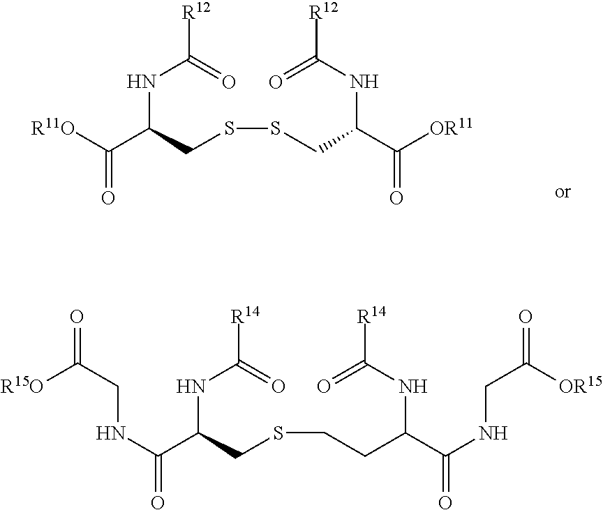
[R11O]C(C(CSSCC(C([OR11])=O)NC(=O)[R12])NC(=O)[R12])=O.N(C(C(CSCCC(C(NCC(=O)[OR15])=O)NC(=O)[R14])NC(=O)[R14])=O)CC(=O)[R15O]
